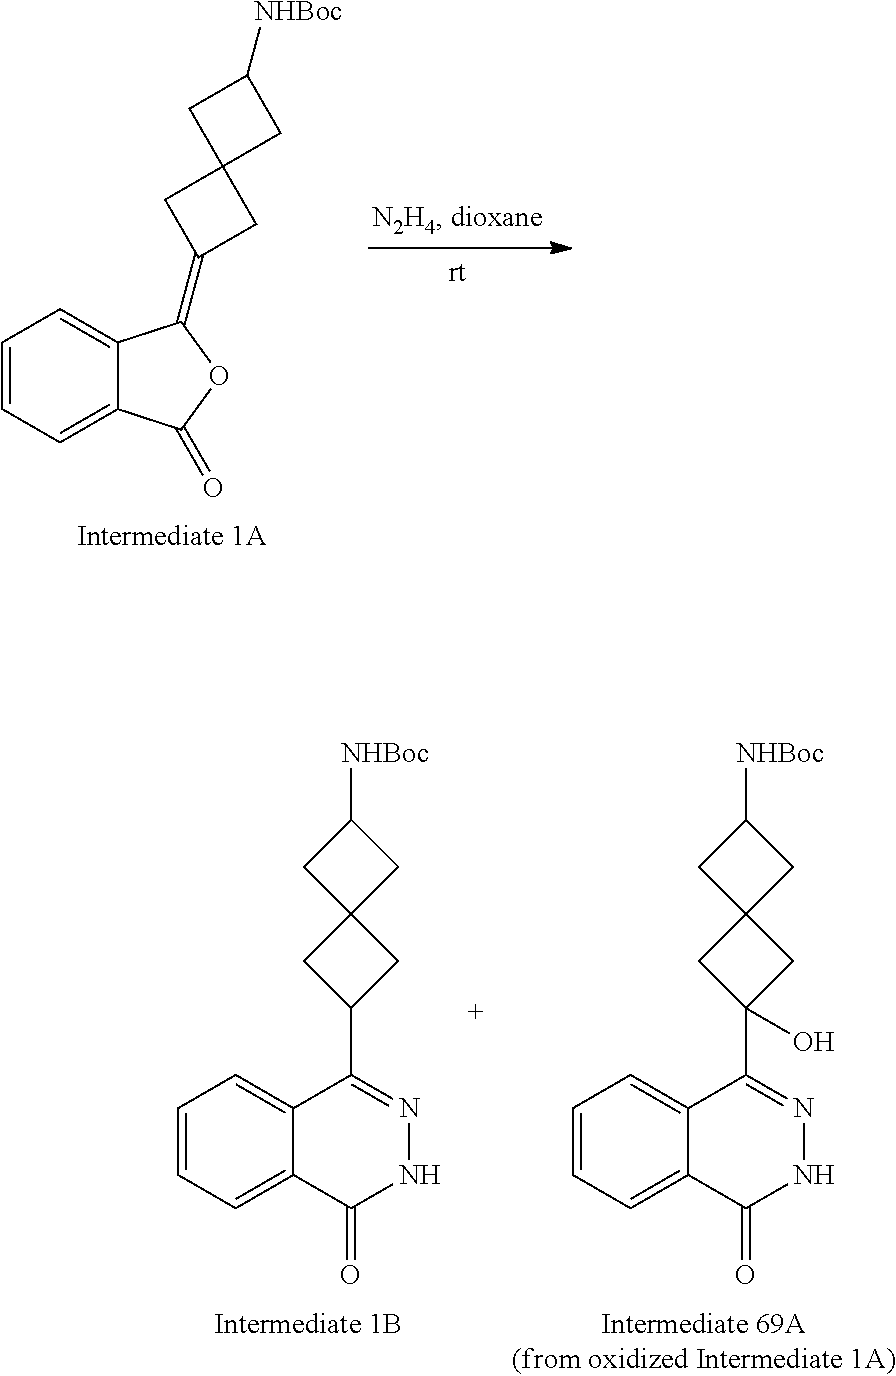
C1=CC=C2C(=C1)C(=C1CC3(C1)CC([NHBoc])C3)OC2=O.C12=CC=CC=C1C(C1CC3(C1)CC([NHBoc])C3)=NNC2=O.C12=CC=CC=C1C(C1(O)CC3(C1)CC([NHBoc])C3)=NNC2=O
